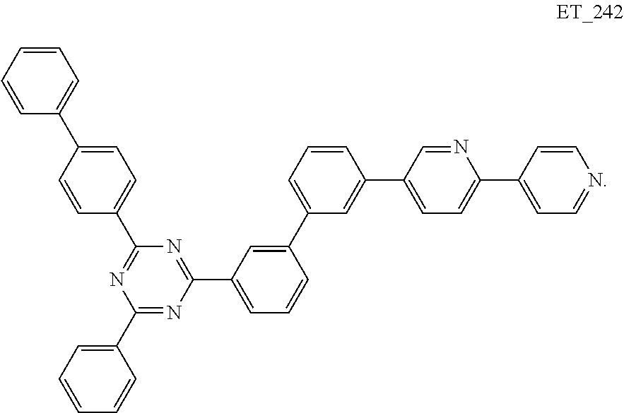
C1=CC=CC=C1C1=CC=C(C2=NC(C3=CC=CC=C3)=NC(C3=CC=CC(C4=CC=CC(C5=CC=C(C6=CC=NC=C6)N=C5)=C4)=C3)=N2)C=C1
